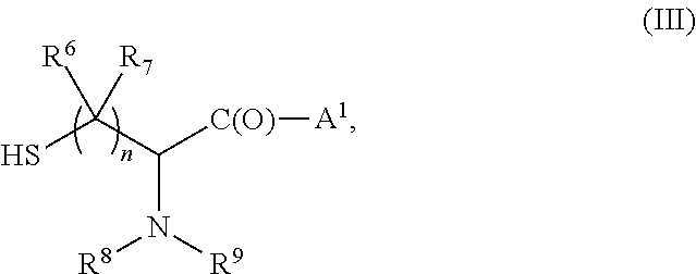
SC(C([C(O)][A1])N([R8])[R9])([R7])[R6]
